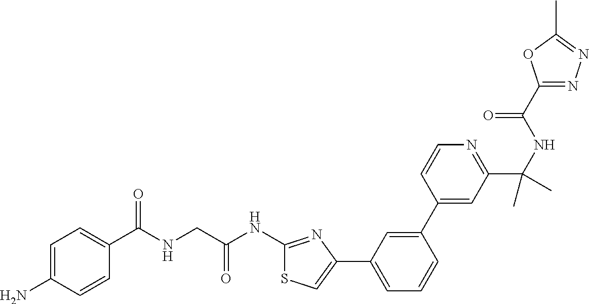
C1=C(N)C=CC(C(NCC(NC2=NC(C3=CC=CC(C4=CC(C(NC(=O)C5=NN=C(C)O5)(C)C)=NC=C4)=C3)=CS2)=O)=O)=C1
